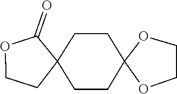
C1C2(CCC3(CC2)OCCO3)C(=O)OC1
